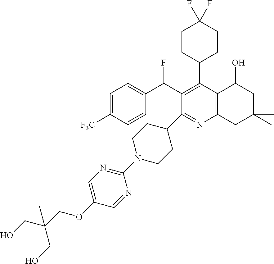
C1=C([F3C])C=CC(C(C2=C(C3CCC(F)(F)CC3)C3=C(N=C2C2CCN(C4=NC=C(OCC(CO)(CO)C)C=N4)CC2)CC(C)(C)CC3O)F)=C1
